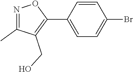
C1(C2=C(CO)C(C)=NO2)=CC=C(Br)C=C1
